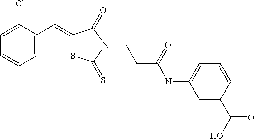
C1=C(C=C2SC(=S)N(CCC(NC3=CC=CC(C(O)=O)=C3)=O)C2=O)C(Cl)=CC=C1
